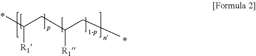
CC(CC(CC)[R1])[R1]
